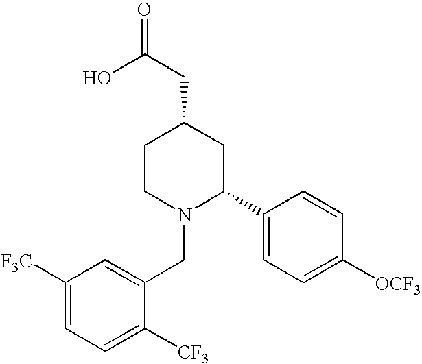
N1(CC2=CC([F3C])=CC=C2[CF3])C(C2=CC=C([OCF3])C=C2)CC(CC(=O)O)CC1
